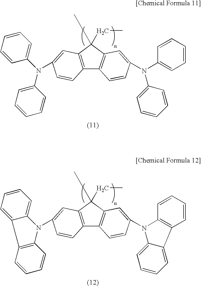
C12=C(C(CC)(C)C3=C1C=CC(N(C1=CC=CC=C1)C1=CC=CC=C1)=C3)C=C(N(C1=CC=CC=C1)C1=CC=CC=C1)C=C2.C12=C(C(CC)(C)C3=C1C=CC(N1C4=CC=CC=C4C4=C1C=CC=C4)=C3)C=C(N1C3=C(C=CC=C3)C3=CC=CC=C31)C=C2
